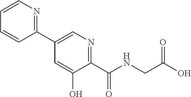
C1(C2=NC=CC=C2)=CN=C(C(=O)NCC(O)=O)C(O)=C1
